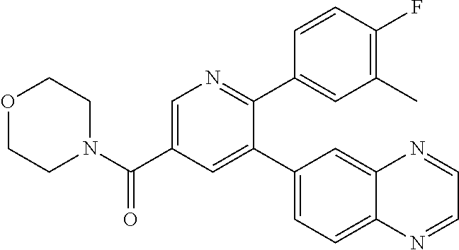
C1=C(C(N2CCOCC2)=O)C=C(C2=CC=C3C(=C2)N=CC=N3)C(C2=CC(C)=C(F)C=C2)=N1
